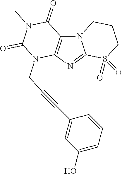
N12C3=C(N=C1S(=O)(=O)CCC2)N(CC#CC1=CC(O)=CC=C1)C(=O)N(C)C3=O
